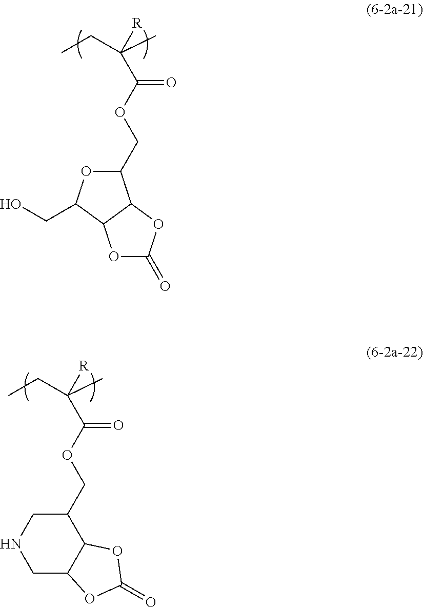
CCC(C)(C(OCC1OC(CO)C2C1OC(=O)O2)=O)[R].CCC(C)(C(OCC1CNCC2C1OC(=O)O2)=O)[R]
